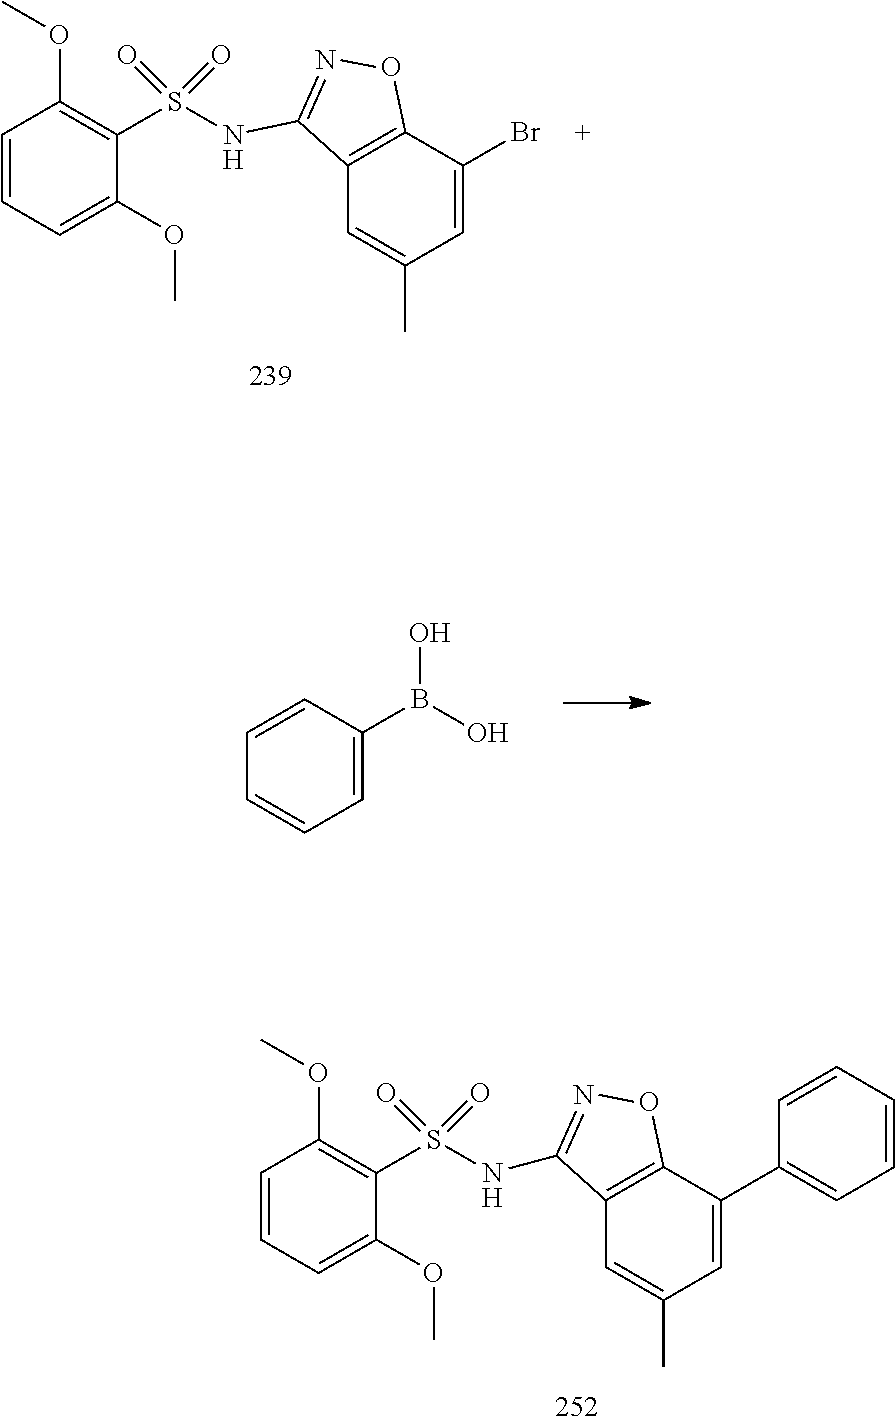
C1=CC=C(OC)C(S(=O)(=O)NC2=NOC3=C2C=C(C)C=C3Br)=C1OC.C1=CC(B(O)O)=CC=C1.C1=CC=C(OC)C(S(=O)(=O)NC2=NOC3=C2C=C(C)C=C3C2=CC=CC=C2)=C1OC
